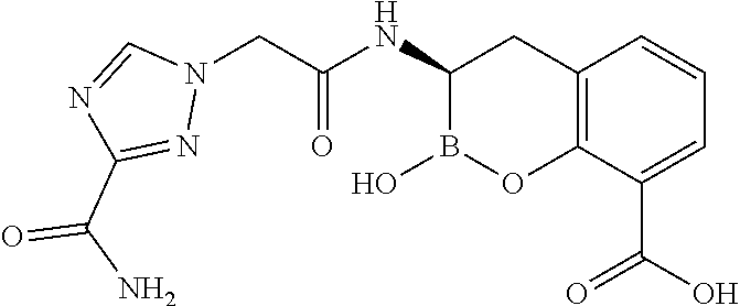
C12=C(C(C(O)=O)=CC=C1)OB(O)C(NC(=O)CN1C=NC(C(N)=O)=N1)C2
